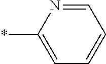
N1=CC=CC=C1*
